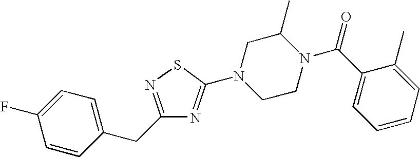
C1=CC(CC2=NSC(N3CCN(C(C4=CC=CC=C4C)=O)C(C)C3)=N2)=CC=C1F
